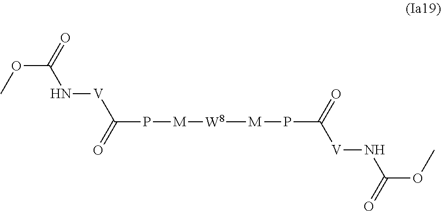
O(C(N[V]C(=O)P[M][W8][M]PC(=O)[V]NC(=O)OC)=O)C
